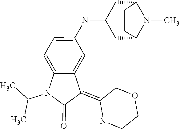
C1(NC2=CC=C3N(C(C)C)C(=O)C(=C4COCCN4)C3=C2)CC2N(C)C(C1)CC2
